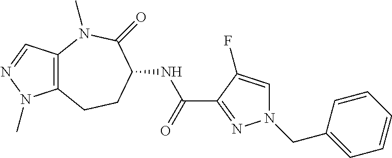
C12=C(N(C)C(=O)C(NC(C3=NN(CC4=CC=CC=C4)C=C3F)=O)CC1)C=NN2C
